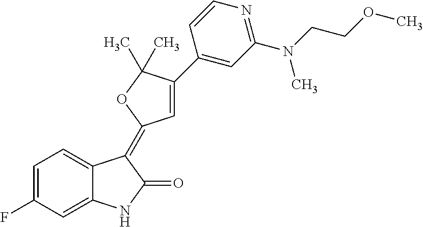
C1=C(F)C=C2C(=C1)C(=C1C=C(C3=CC(N(C)CCOC)=NC=C3)C(C)(C)O1)C(=O)N2
